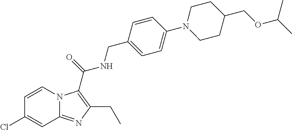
C1=CN2C(=NC(CC)=C2C(=O)NCC2=CC=C(N3CCC(COC(C)C)CC3)C=C2)C=C1Cl
